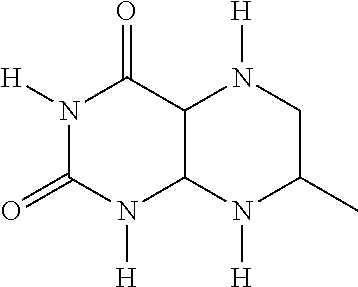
N1([H])C(=O)N([H])C2C(C1=O)N([H])CC(C)N2[H]
